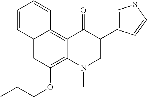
C1=CC2=CC(OCCC)=C3C(=C2C=C1)C(=O)C(C1=CSC=C1)=CN3C
